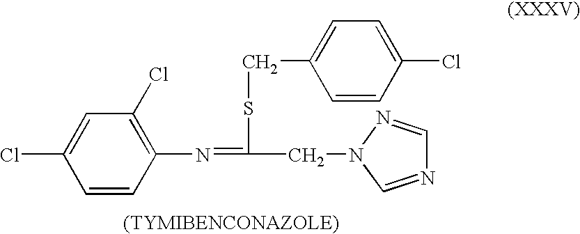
C1=CC(N=C(CN2N=CN=C2)SCC2=CC=C(Cl)C=C2)=C(Cl)C=C1Cl
